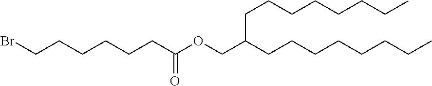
BrCCCCCCC(OCC(CCCCCCCC)CCCCCCCC)=O
